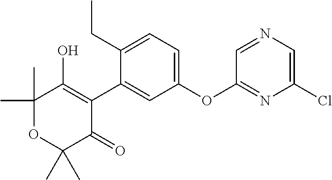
C1(C2=CC(OC3=NC(Cl)=CN=C3)=CC=C2CC)=C(O)C(C)(C)OC(C)(C)C1=O
